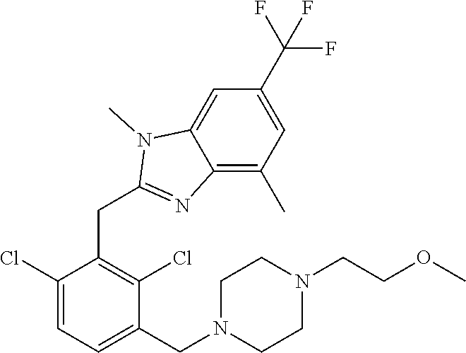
C1(Cl)=CC=C(CN2CCN(CCOC)CC2)C(Cl)=C1CC1=NC2=C(C)C=C(C(F)(F)F)C=C2N1C
